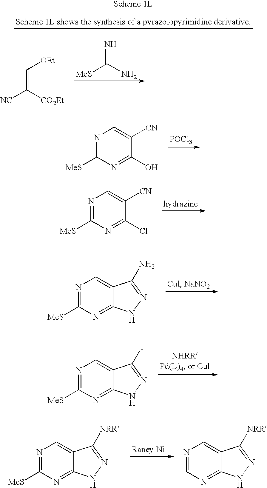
[POCl3].N1=C([MeS])N=C(O)C([CN])=C1.N1=C([MeS])N=C(Cl)C([CN])=C1.C1=C2C(=NC([MeS])=N1)NN=C2N.C1=C2C(=NC([MeS])=N1)NN=C2I.[NC]C([CO2Et])=C[OEt].[MeS]C(N)=N.C1=C2C(=NC([MeS])=N1)NN=C2[NRR].C1=C2C(=NC=N1)NN=C2[NRR]
